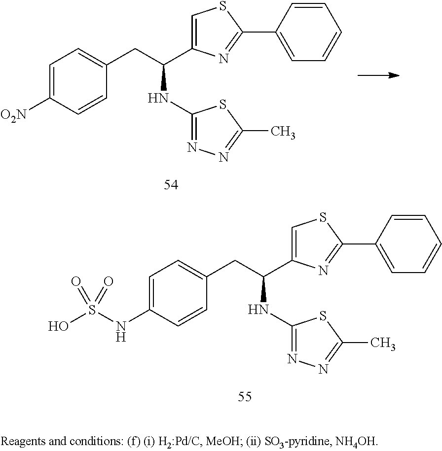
C1=C([O2N])C=CC(CC(C2=CSC(C3=CC=CC=C3)=N2)NC2=NN=C(C)S2)=C1.C1=C(NS(O)(=O)=O)C=CC(CC(C2=CSC(C3=CC=CC=C3)=N2)NC2=NN=C(C)S2)=C1
